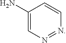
C1(N)=CN=NC=C1
